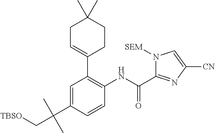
C1=C(C(C[TBSO])(C)C)C=CC(NC(=O)C2=NC([CN])=CN2[SEM])=C1C1=CCC(C)(C)CC1
